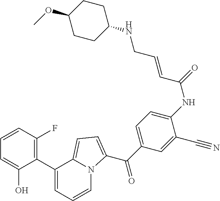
C1(C2=C(F)C=CC=C2O)=CC=CN2C1=CC=C2C(C1=CC=C(NC(=O)C=CCNC2CCC(OC)CC2)C(C#N)=C1)=O
